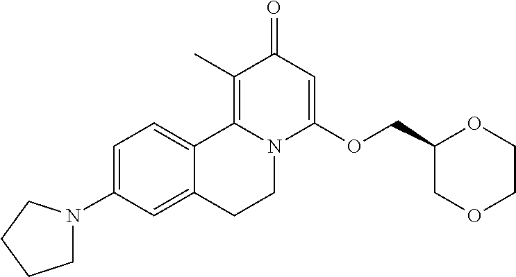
C1=C(N2CCCC2)C=C2C(=C1)C1=C(C)C(=O)C=C(OCC3COCCO3)N1CC2
